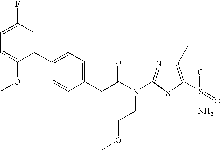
C1(C)=C(S(N)(=O)=O)SC(N(C(CC2=CC=C(C3=CC(F)=CC=C3OC)C=C2)=O)CCOC)=N1
